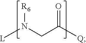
N([R6])([L])CC(=O)[Q]
